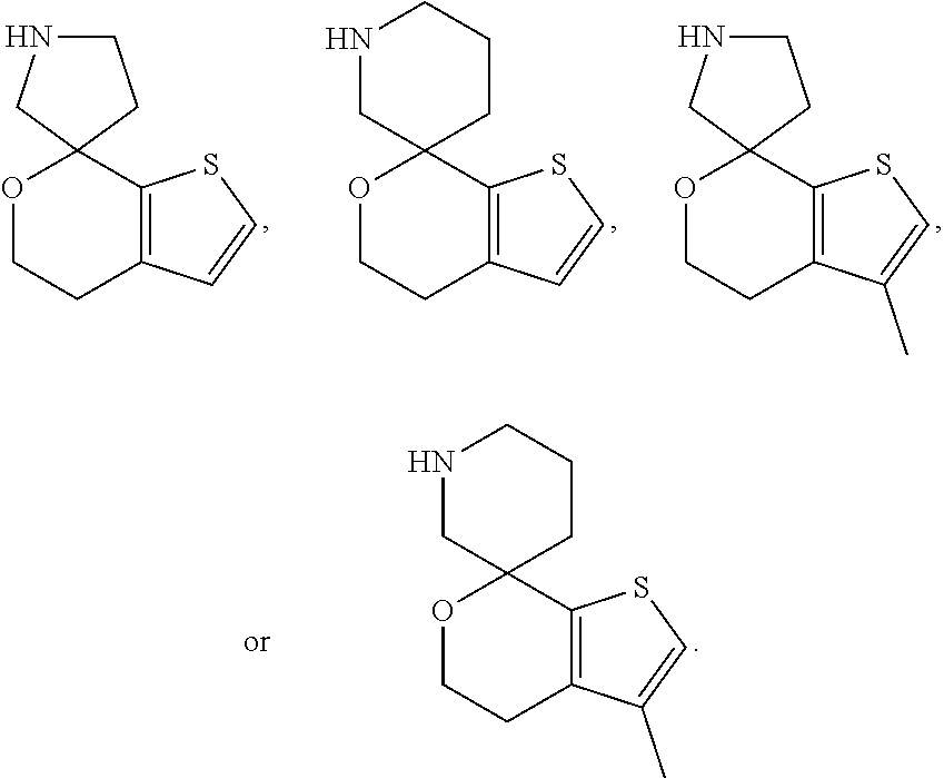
O1CCC2=C(C13CCCNC3)SC=C2C.O1CCC2=C(C13CCNC3)SC=C2.O1CCC2=C(C13CCCNC3)SC=C2.O1CCC2=C(C13CCNC3)SC=C2C
